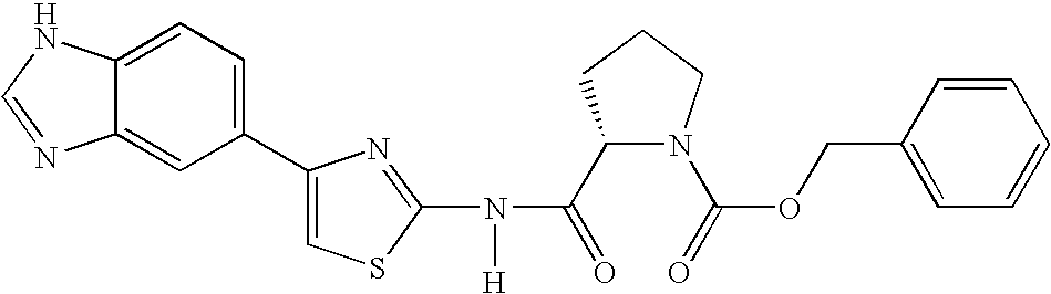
C1(C(=O)N(C2=NC(C3=CC=C4C(=C3)N=CN4)=CS2)[H])N(C(=O)OCC2=CC=CC=C2)CCC1
